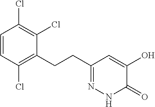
C1=CC(Cl)=C(CCC2=NNC(=O)C(O)=C2)C(Cl)=C1Cl
